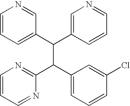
C1=CC=C(C(C2=CN=CC=C2)C(C2=CC=CC(Cl)=C2)C2=NC=CC=N2)C=N1
